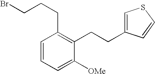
C1=C([OMe])C(CCC2=CSC=C2)=C(CCCBr)C=C1
